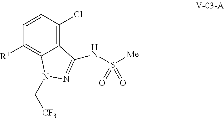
C1=CC(Cl)=C2C(=C1[R1])N(C[CF3])N=C2NS(=O)(=O)[Me]
